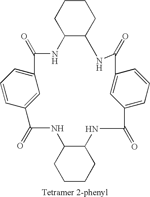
C12C(CCCC1)NC(=O)C1=CC(=CC=C1)C(=O)NC1CCCCC1NC(=O)C1=CC(=CC=C1)C(=O)N2
